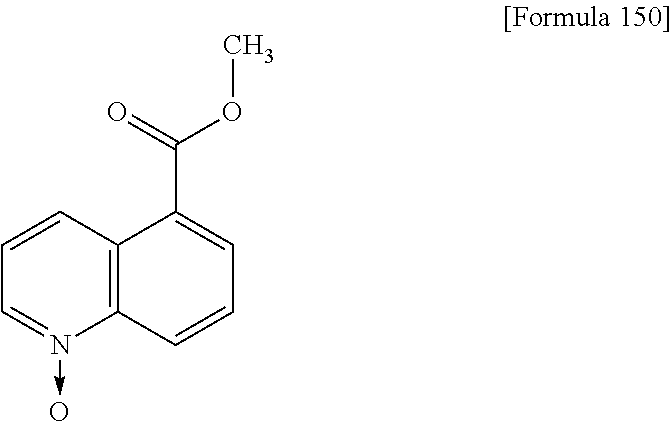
C12=C(C=CC=N1->O)C(C(=O)OC)=CC=C2
